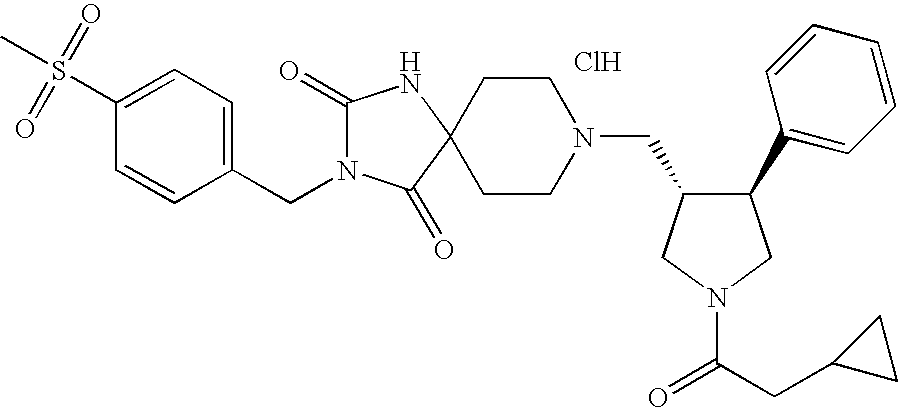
Cl.C1(S(=O)(C)=O)=CC=C(CN2C(=O)NC3(C2=O)CCN(CC2C(C4=CC=CC=C4)CN(C(=O)CC4CC4)C2)CC3)C=C1
